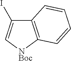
C12=C([NBoc]C=C1I)C=CC=C2
